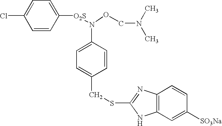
C1=CC([O2S]N(C2=CC=C(CSC3=NC4=C(N3)C=C([SO3Na])C=C4)C=C2)OCN(C)C)=CC=C1Cl
